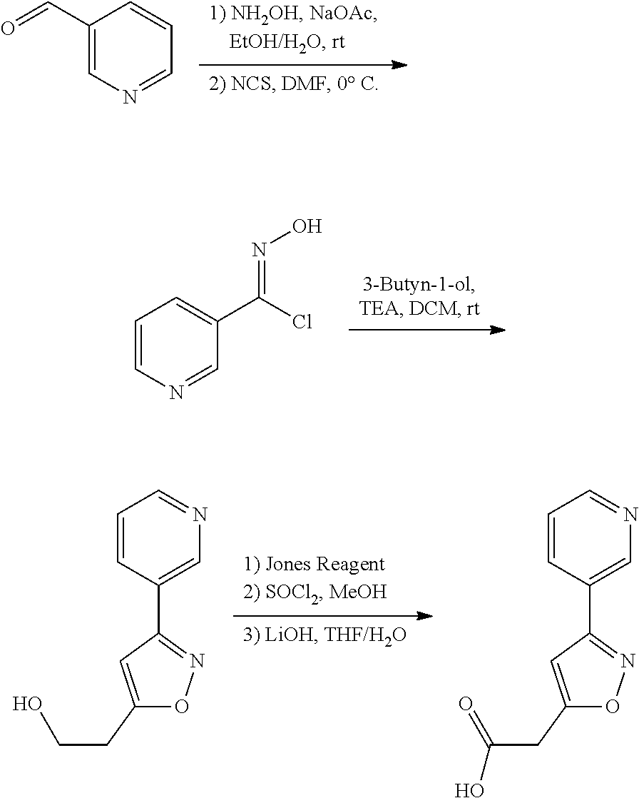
C1(C=O)=CN=CC=C1.C1=CN=CC(C(Cl)=NO)=C1.C1(CCO)=CC(C2=CN=CC=C2)=NO1.C1(CC(=O)O)=CC(C2=CN=CC=C2)=NO1
